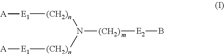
[(CH2)n](N([(CH2)n][E1][A])[(CH2)][E2]B)[E1][A]
